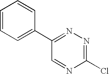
N1=C(Cl)N=CC(C2=CC=CC=C2)=N1
